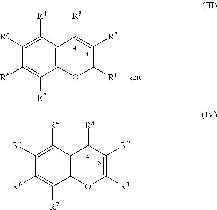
C12=C(C([R4])=C([R5])C([R6])=C1[R7])C([R3])=C([R2])C([R1])O2.C12=C(C([R4])=C([R5])C([R6])=C1[R7])C([R3])C([R2])=C([R1])O2
